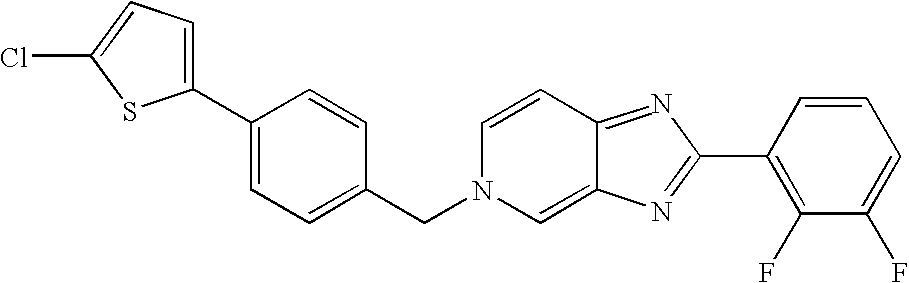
C1(C2=CC=C(CN3C=C4C(=NC(C5=C(F)C(F)=CC=C5)=N4)C=C3)C=C2)=CC=C(Cl)S1
